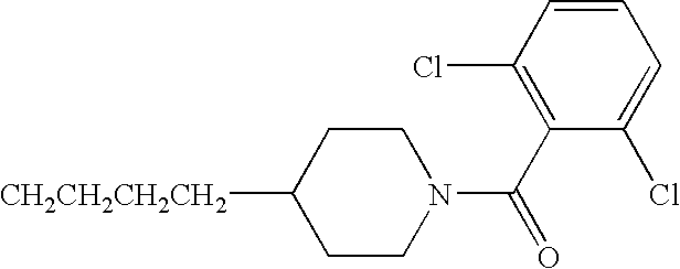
[CH2CH2CH2CH2]C1CCN(C(C2=C(Cl)C=CC=C2Cl)=O)CC1
